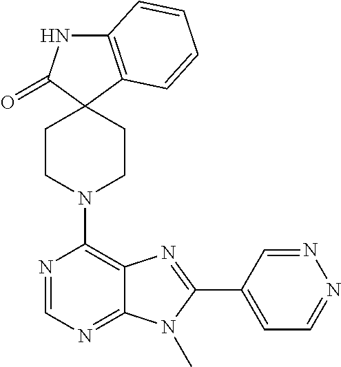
C12=C(C3(C(=O)N1)CCN(C1=C4C(=NC=N1)N(C)C(C1=CC=NN=C1)=N4)CC3)C=CC=C2
